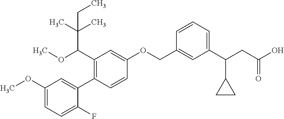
C1(OC)=CC=C(F)C(C2=C(C(C(C)(C)CC)OC)C=C(OCC3=CC(C(CC(O)=O)C4CC4)=CC=C3)C=C2)=C1
